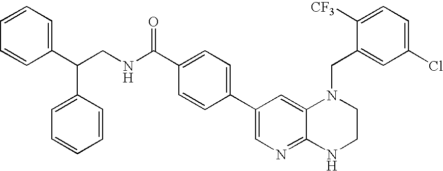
C1(C2=CC=C(C(=O)NCC(C3=CC=CC=C3)C3=CC=CC=C3)C=C2)=CN=C2C(=C1)N(CC1=CC(Cl)=CC=C1[CF3])CCN2
